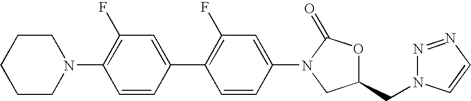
N1(C2=C(F)C=C(C3=C(F)C=C(N4C(=O)OC(CN5N=NC=C5)C4)C=C3)C=C2)CCCCC1
